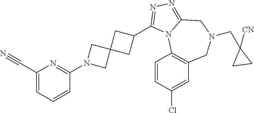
C1=C(C#N)N=C(N2CC3(C2)CC(C2=NN=C4N2C2=C(CN(CC5([CN])CC5)C4)C=C(Cl)C=C2)C3)C=C1
